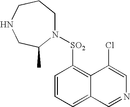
N1([SO2]C2=C3C(=CC=C2)C=NC=C3Cl)CCCNCC1C
